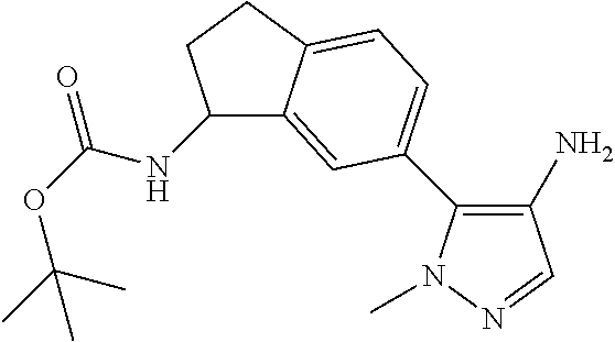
C1(NC(OC(C)(C)C)=O)C2=CC(C3=C(N)C=NN3C)=CC=C2CC1
